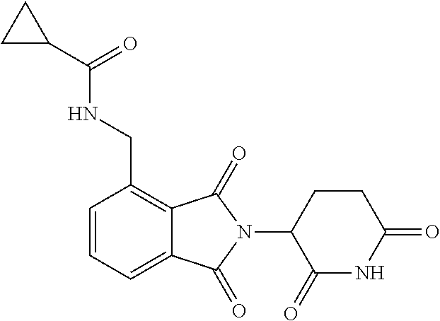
C1=CC=C2C(=C1CNC(C1CC1)=O)C(=O)N(C1C(=O)NC(=O)CC1)C2=O
